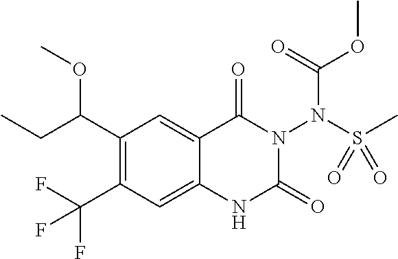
C1(C(OC)CC)=C(C(F)(F)F)C=C2C(=C1)C(=O)N(N(S(C)(=O)=O)C(OC)=O)C(=O)N2
